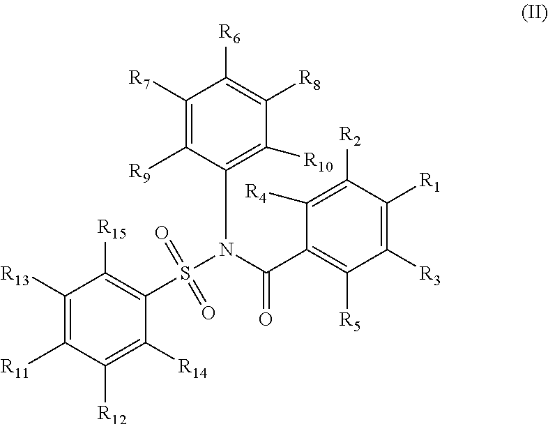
C1([R13])=C([R11])C([R12])=C([R14])C(S(N(C(C2=C([R5])C([R3])=C([R1])C([R2])=C2[R4])=O)C2=C([R10])C([R8])=C([R6])C([R7])=C2[R9])(=O)=O)=C1[R15]
